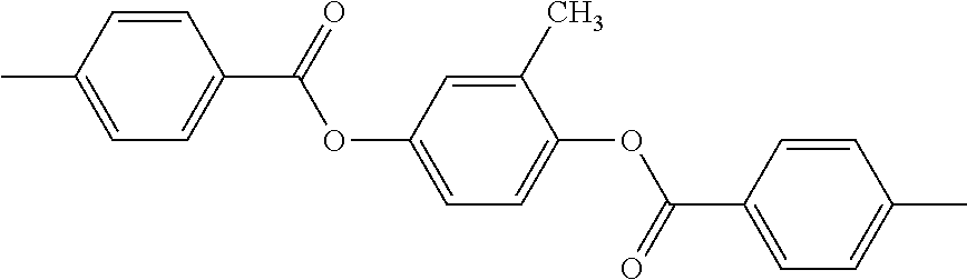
C1=CC(C)=CC=C1C(=O)OC1=CC=C(OC(C2=CC=C(C)C=C2)=O)C(C)=C1
